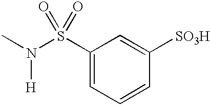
S(=O)(=O)(N([H])C)C1=CC=CC([SO3H])=C1
